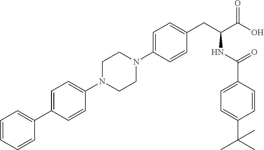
C1(C2=CC=C(N3CCN(C4=CC=C(CC(C(O)=O)NC(C5=CC=C(C(C)(C)C)C=C5)=O)C=C4)CC3)C=C2)=CC=CC=C1
